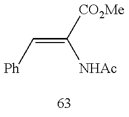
[Ph]C=C([CO2Me])[NHAc]
